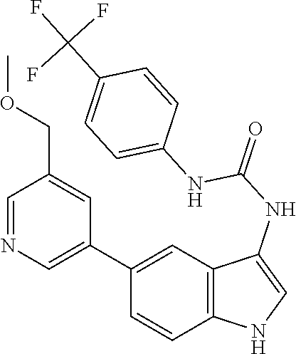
C12=C(C=C(C3=CN=CC(COC)=C3)C=C1)C(NC(=O)NC1=CC=C(C(F)(F)F)C=C1)=CN2
